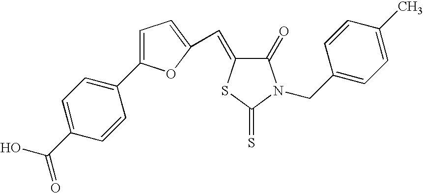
C1=C(C2=CC=C(C(O)=O)C=C2)OC(C=C2C(=O)N(CC3=CC=C(C)C=C3)C(=S)S2)=C1
